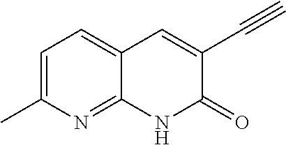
C1=C(C)N=C2C(=C1)C=C(C#C)C(=O)N2
